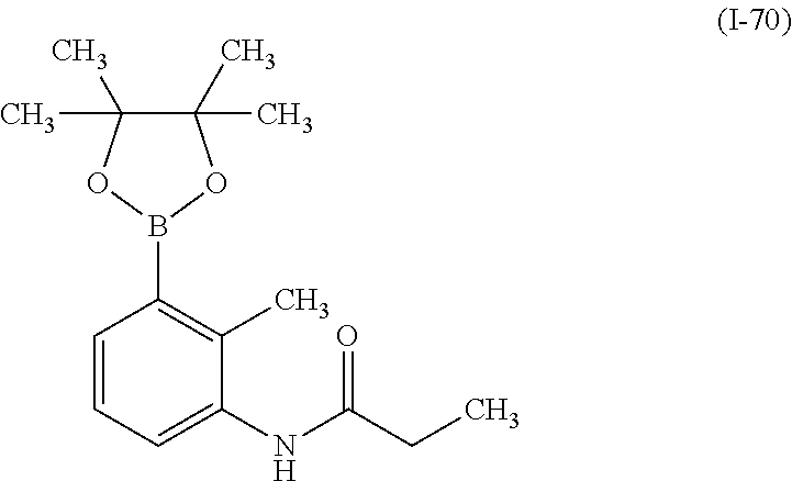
C1=CC=C(NC(=O)CC)C(C)=C1B1OC(C)(C)C(C)(C)O1
